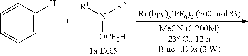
C1=CC([H])=CC=C1.[R1]N([R2])[OCF2H]
